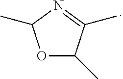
O1C(C)C(C)=NC1C
